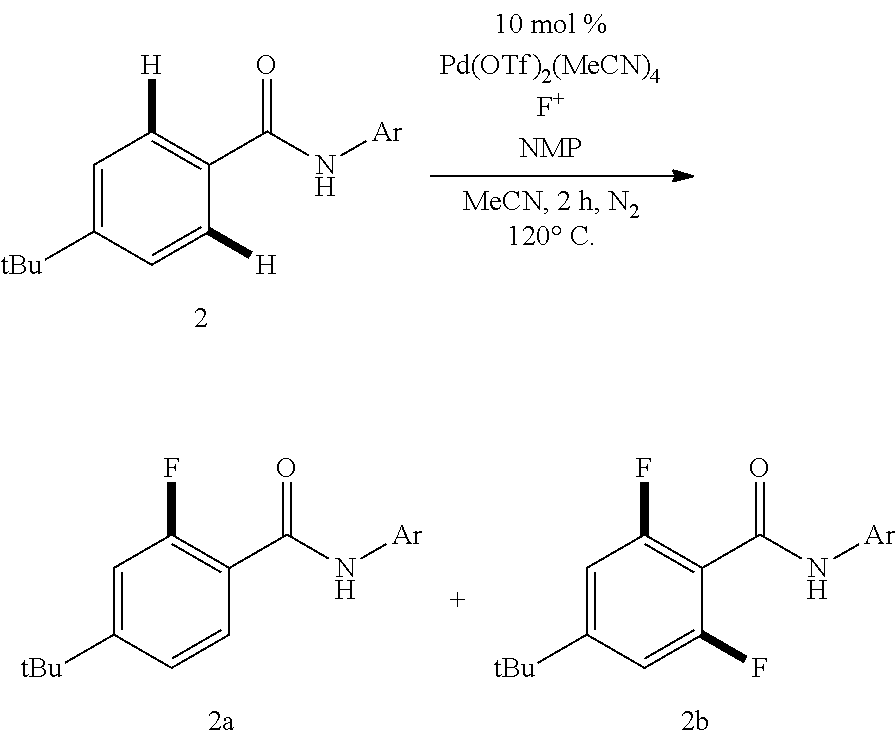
C1=C([tBu])C=C([H])C(C(N[Ar])=O)=C1[H].C1=C([tBu])C=CC(C(N[Ar])=O)=C1F.C1=C([tBu])C=C(F)C(C(N[Ar])=O)=C1F
